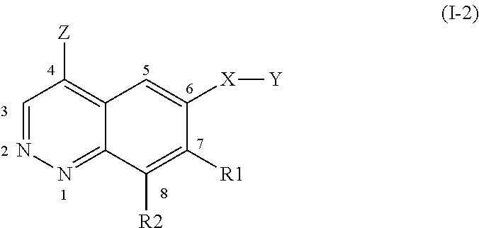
C1([X][Y])=CC2=C([Z])C=NN=C2C([R2])=C1[R1]
